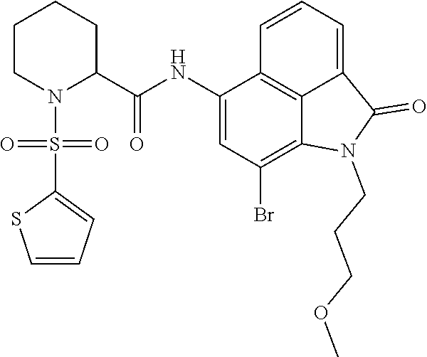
C1(NC(C2CCCCN2S(C2=CC=CS2)(=O)=O)=O)=CC(Br)=C2C3=C1C=CC=C3C(=O)N2CCCOC
